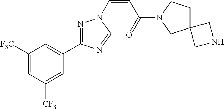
C1([F3C])=CC([CF3])=CC(C2=NN(C=CC(=O)N3CC4(CC3)CNC4)C=N2)=C1
